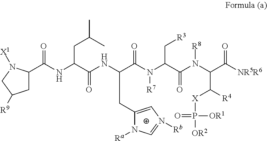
N(C(C(N(C(C([NR5R6])=O)C([R4])[X]P([OR2])([OR1])=O)[R8])=O)C[R3])([R7])C(=O)C(NC(C(NC(C1CC([R9])CN1[X1])=O)CC(C)C)=O)CC1=CN([Rb])=CN1[Ra]
